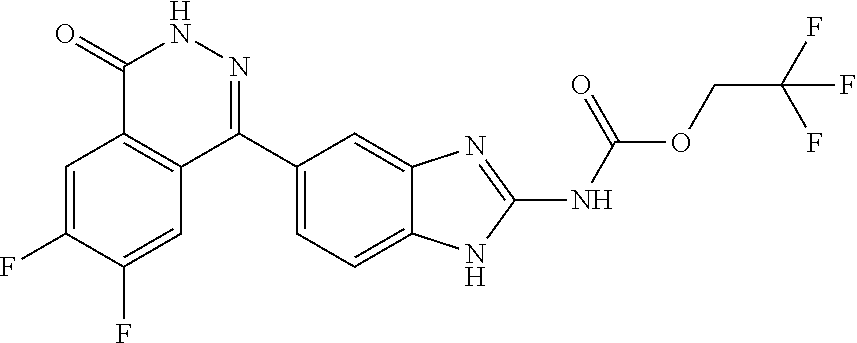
O(CC(F)(F)F)C(=O)NC1=NC2=CC(C3=NNC(=O)C4=C3C=C(F)C(F)=C4)=CC=C2N1
